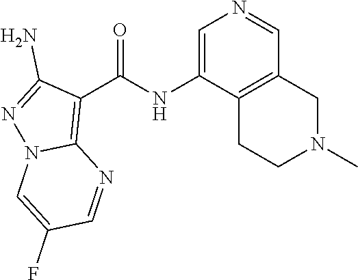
C1=C(NC(C2=C3N(N=C2N)C=C(F)C=N3)=O)C2=C(C=N1)CN(C)CC2
